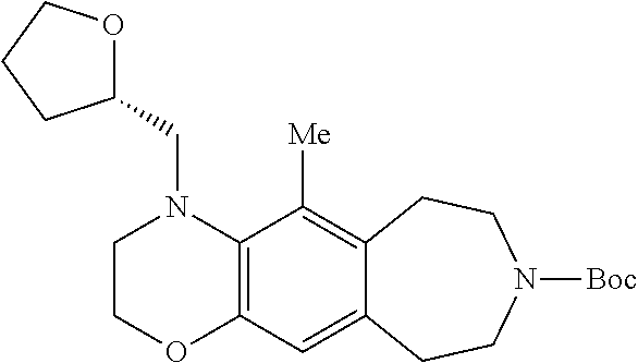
C12=C(N(CC3OCCC3)CCO1)C([Me])=C1C(=C2)CCN([Boc])CC1
